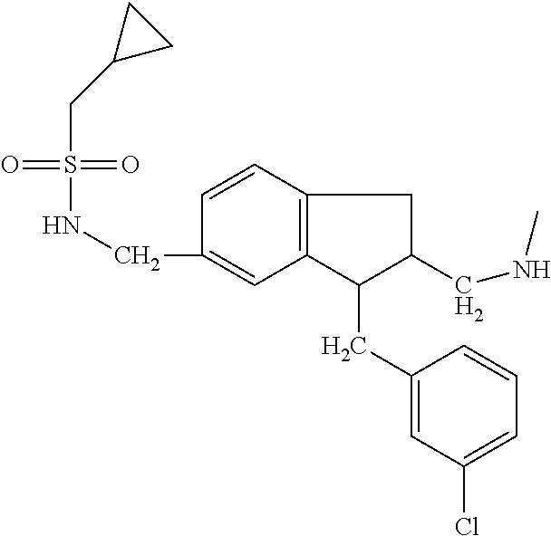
S(=O)(NCC1=CC2=C(C=C1)CC(CNC)C2CC1=CC(Cl)=CC=C1)(=O)CC1CC1
